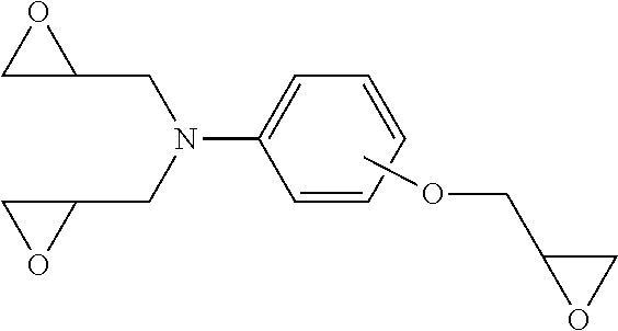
C1(CN(CC2CO2)C2=CC=CC=C2)OC1.COCC1OC1
